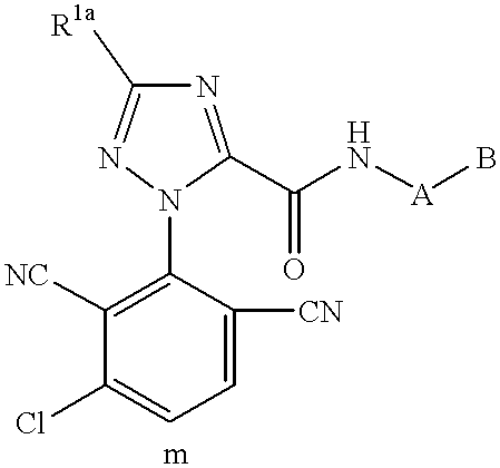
C1=C([CN])C(N2C(C(N[A]B)=O)=NC([R1a])=N2)=C([NC])C(Cl)=C1
